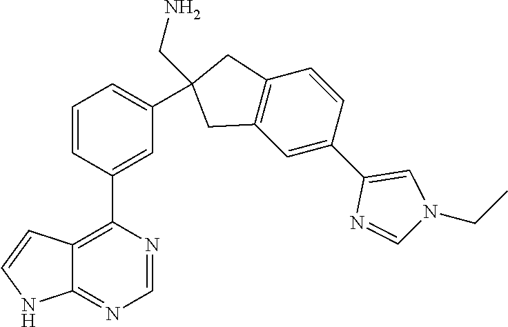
C1=CC(C2=C3C(=NC=N2)NC=C3)=CC(C2(CN)CC3=C(C=C(C4=CN(CC)C=N4)C=C3)C2)=C1
